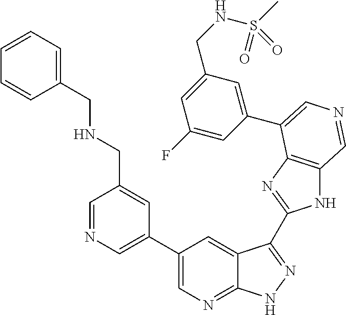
C1(C2=CN=CC(CNCC3=CC=CC=C3)=C2)=CN=C2C(=C1)C(C1=NC3=C(N1)C=NC=C3C1=CC(CNS(C)(=O)=O)=CC(F)=C1)=NN2
